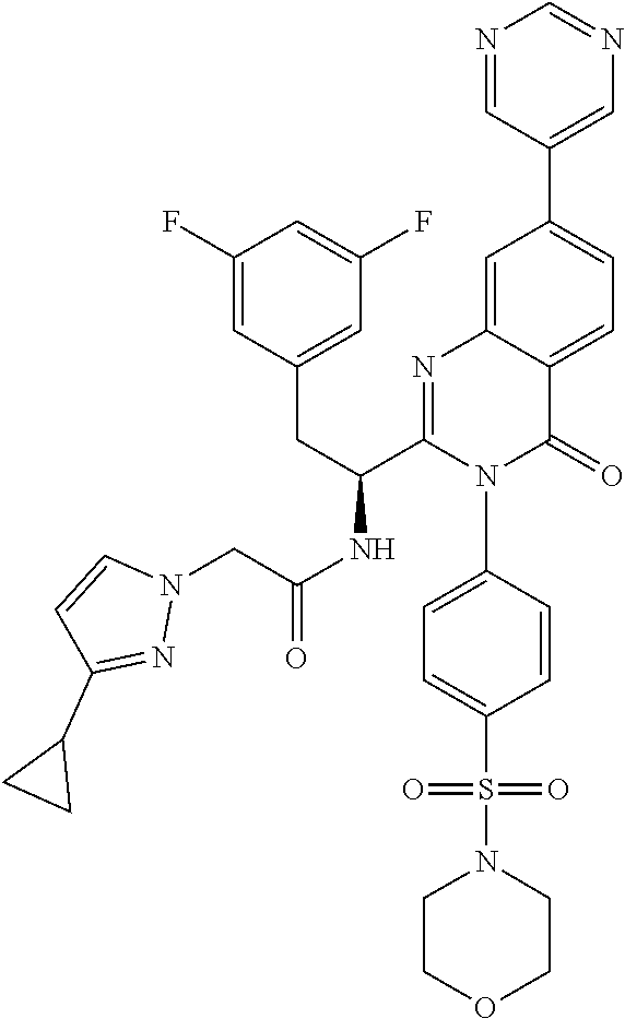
N1(CC(NC(C2=NC3=CC(C4=CN=CN=C4)=CC=C3C(=O)N2C2=CC=C(S(N3CCOCC3)(=O)=O)C=C2)CC2=CC(F)=CC(F)=C2)=O)N=C(C2CC2)C=C1
